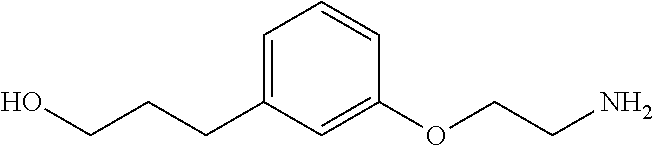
C(CCC1=CC=CC(OCCN)=C1)O
